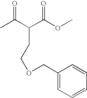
CC(C(C(OC)=O)CCOCC1=CC=CC=C1)=O
